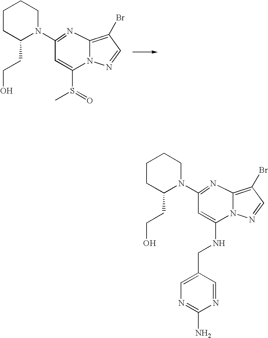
C1CC(CCO)N(C2=NC3=C(Br)C=NN3C(NCC3=CN=C(N)N=C3)=C2)CC1.C1CC(CCO)N(C2=NC3=C(Br)C=NN3C(S(=O)C)=C2)CC1
